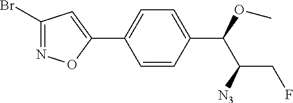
C1=CC(C(OC)C([N3])CF)=CC=C1C1=CC(Br)=NO1
